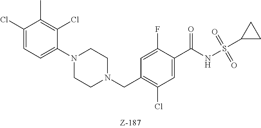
C1(Cl)=CC=C(N2CCN(CC3=C(Cl)C=C(C(NS(C4CC4)(=O)=O)=O)C(F)=C3)CC2)C(Cl)=C1C
